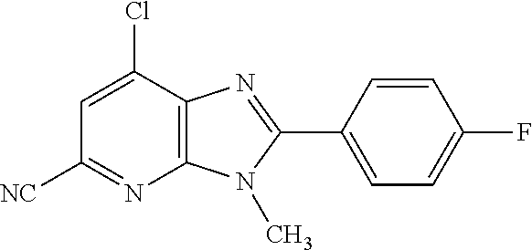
C1=C(Cl)C2=C(N=C1[NC])N(C)C(C1=CC=C(F)C=C1)=N2
